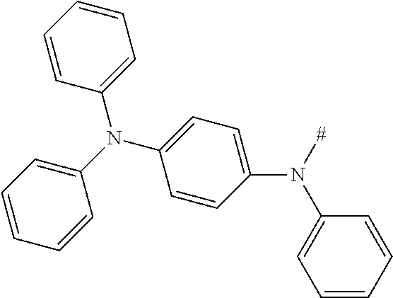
C1=C(N(C2=CC=CC=C2)[#])C=CC(N(C2=CC=CC=C2)C2=CC=CC=C2)=C1
